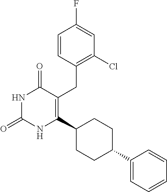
C1=CC(CC2=C(C3CCC(C4=CC=CC=C4)CC3)NC(=O)NC2=O)=C(Cl)C=C1F
